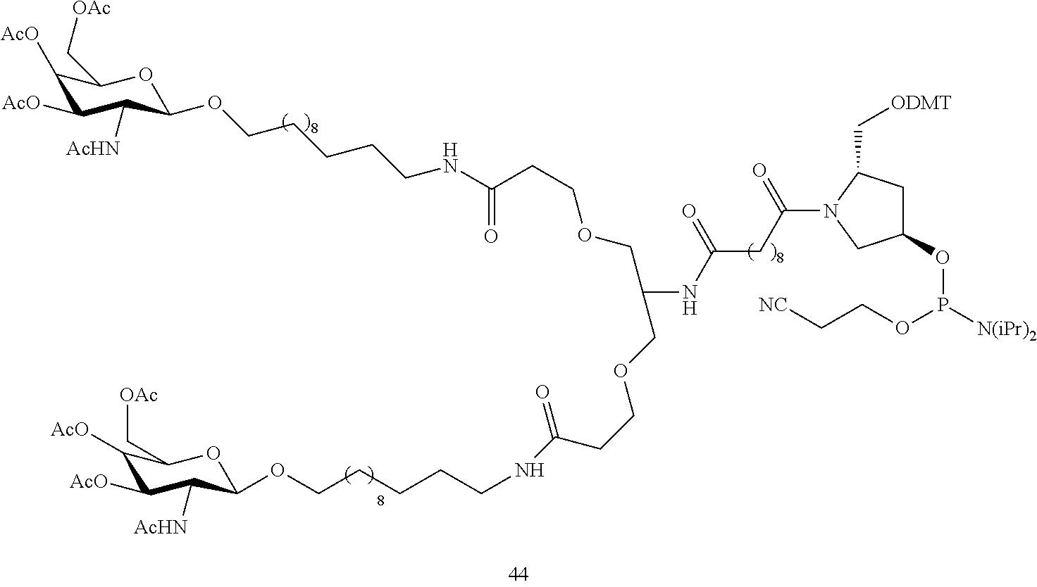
C1([AcO])C([AcO])C([AcHN])C(OCCCCCNC(CCOCC(COCCC(NCCCCCOC2C([AcHN])C([AcO])C([AcO])C(C[OAc])O2)=O)NC(CC(=O)N2C(C[ODMT])CC(OP(OCC[NC])[N(iPr)2])C2)=O)=O)OC1C[OAc]
